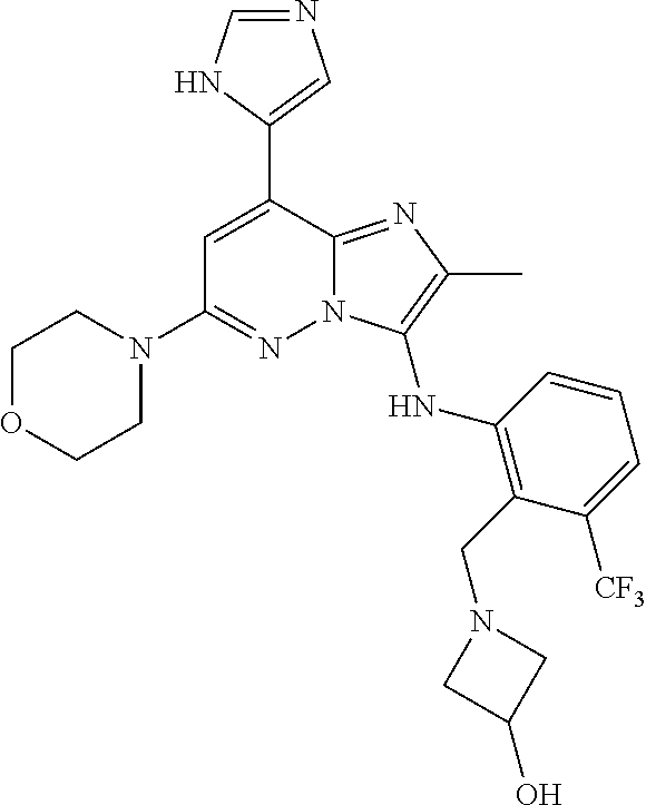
C1=C(C2=CN=CN2)C2=NC(C)=C(NC3=C(CN4CC(O)C4)C([CF3])=CC=C3)N2N=C1N1CCOCC1
